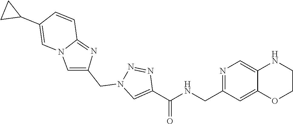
N1=C(CNC(C2=CN(CC3=CN4C(=N3)C=CC(C3CC3)=C4)N=N2)=O)C=C2C(=C1)NCCO2
